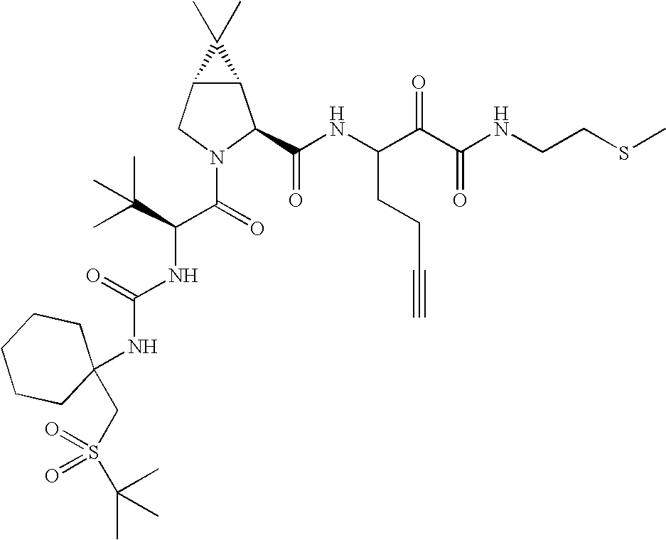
C12C(CN(C(=O)C(C(C)(C)C)NC(NC3(CS(C(C)(C)C)(=O)=O)CCCCC3)=O)C1C(NC(C(C(NCCSC)=O)=O)CCC#C)=O)C2(C)C
